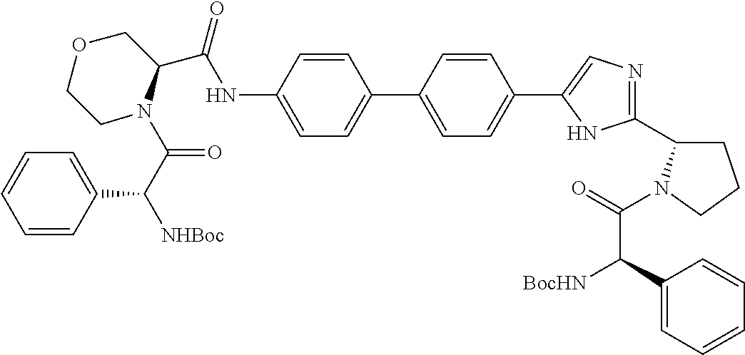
C(NC1=CC=C(C2=CC=C(C3=CN=C(C4N(C(C([BocHN])C5=CC=CC=C5)=O)CCC4)N3)C=C2)C=C1)(=O)C1N(C(C([NHBoc])C2=CC=CC=C2)=O)CCOC1
